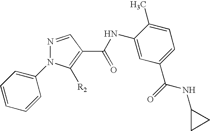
N1=CC(C(=O)NC2=CC(C(=O)NC3CC3)=CC=C2C)=C([R2])N1C1=CC=CC=C1
